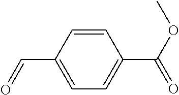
C1=CC(C(OC)=O)=CC=C1C=O
